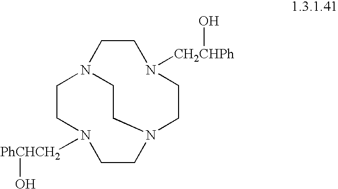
C1CN([CH2CHPh]O)CCN2CCN([PhCHCH2]O)CCN1CC2
